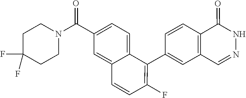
C1(C2=C(F)C=CC3=CC(C(N4CCC(F)(F)CC4)=O)=CC=C23)=CC2=C(C=C1)C(=O)NN=C2
